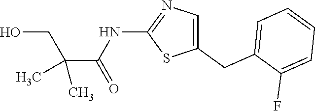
C1(CC2=CC=CC=C2F)=CN=C(NC(=O)C(C)(CO)C)S1
